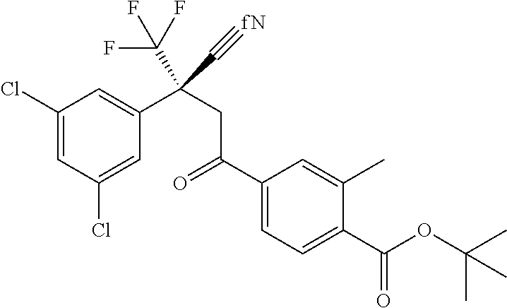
C1(Cl)=CC(Cl)=CC(C(CC(C2=CC=C(C(OC(C)(C)C)=O)C(C)=C2)=O)(C(F)(F)F)C#[fN])=C1
